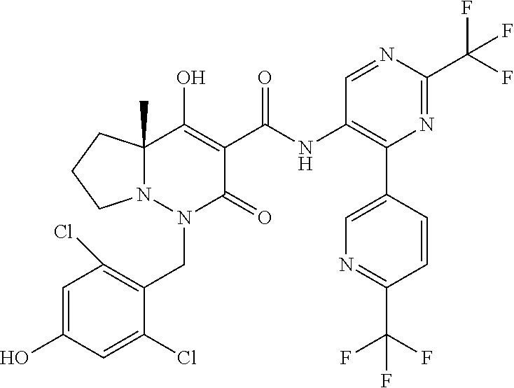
C1=C(O)C=C(Cl)C(CN2C(=O)C(C(NC3=C(C4=CN=C(C(F)(F)F)C=C4)N=C(C(F)(F)F)N=C3)=O)=C(O)C3(C)N2CCC3)=C1Cl
